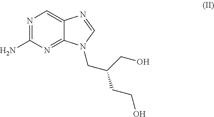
C12=NC(N)=NC=C1N=CN2CC(CO)CCO
